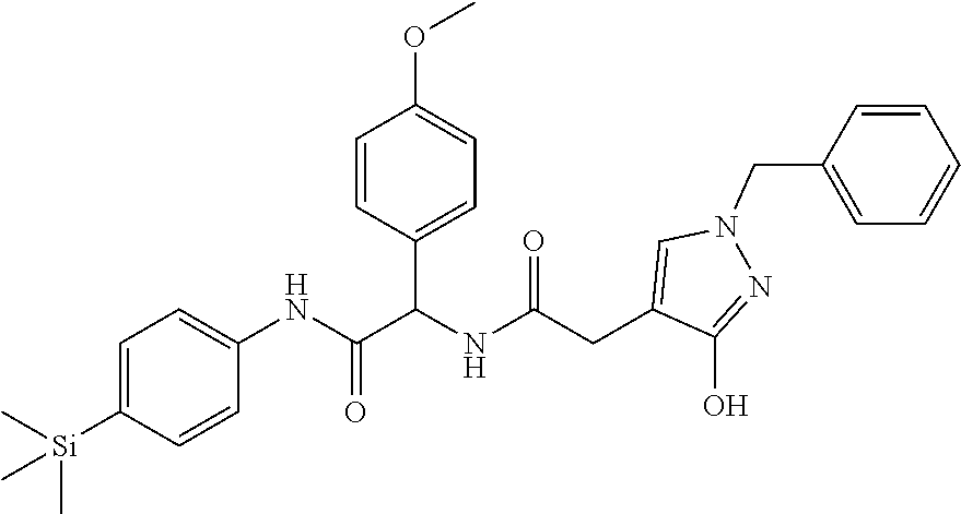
C1=C([Si](C)(C)C)C=CC(NC(=O)C(NC(CC2=CN(CC3=CC=CC=C3)N=C2O)=O)C2=CC=C(OC)C=C2)=C1
